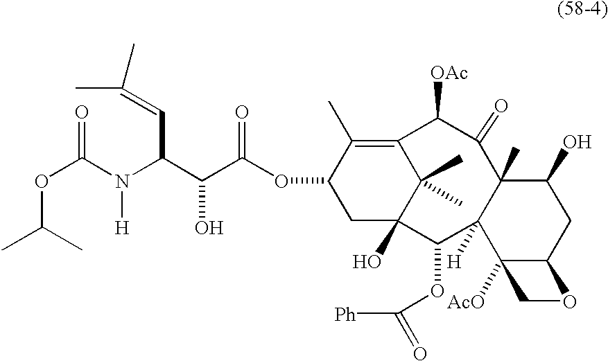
O=C(N(C(C=C(C)C)C(C(OC1CC2(O)C(C)(C)C(=C1C)C([OAc])C(=O)C1(C)C([H])(C2OC([Ph])=O)C2([AcO])C(CC1O)OC2)=O)O)[H])OC(C)C
